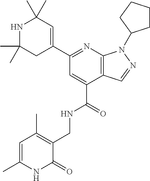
C12=C(N=C(C3=CC(C)(C)NC(C)(C)C3)C=C1C(=O)NCC1=C(C)C=C(C)NC1=O)N(C1CCCC1)N=C2
